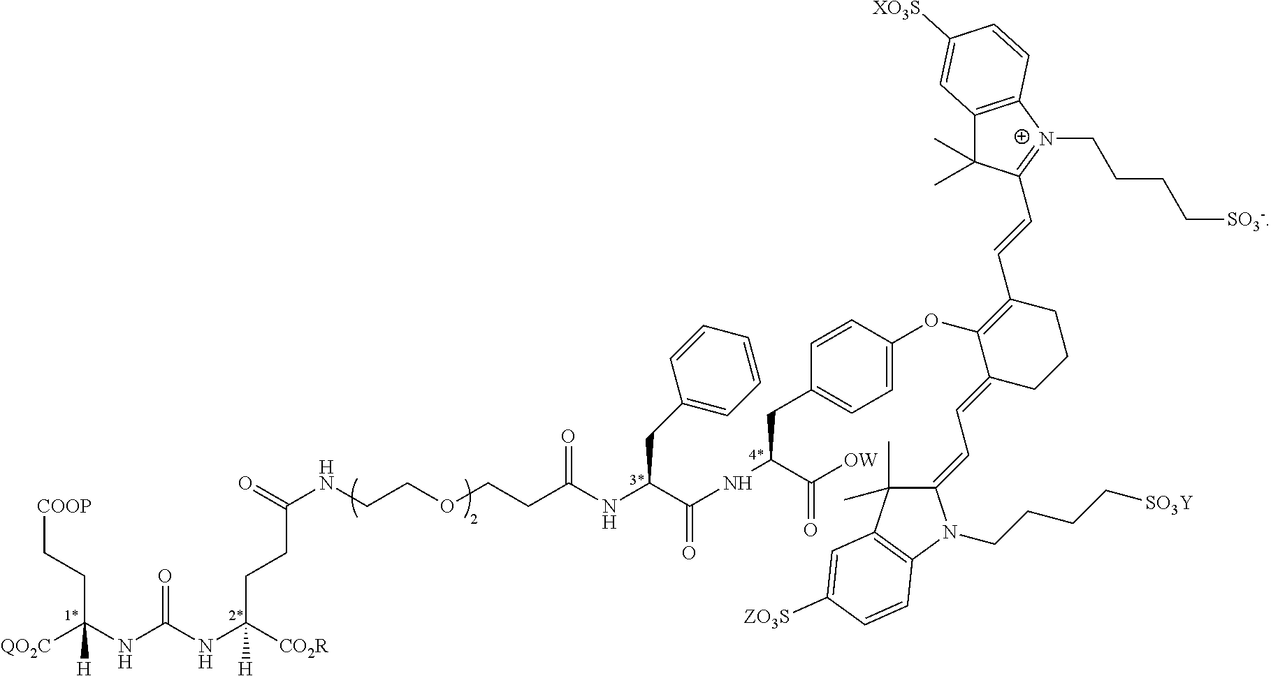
[COOP]CCC(NC(NC([CO2R])(CCC(NCCOCCC(NC(C(NC(C([OW])=O)CC1=CC=C(OC2=C(C=CC3=[N+](CCCC[SO3-])C4=C(C3(C)C)C=C([XO3S])C=C4)CCCC2=CC=C2C(C)(C)C3=C(N2CCCC[SO3Y])C=CC([ZO3S])=C3)C=C1)=O)CC1=CC=CC=C1)=O)=O)[H])=O)([QO2C])[H]
